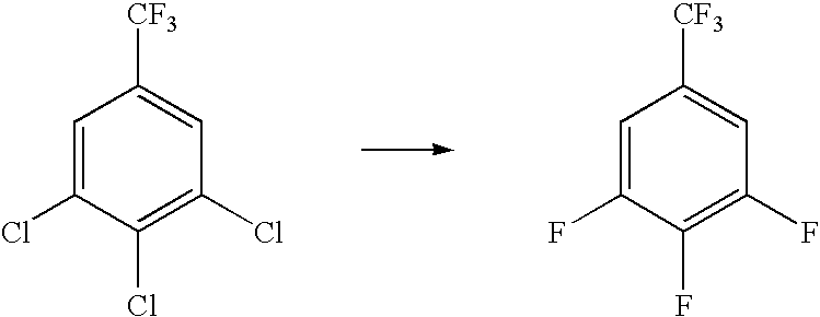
C1=C(Cl)C(Cl)=C(Cl)C=C1[CF3].C1=C(F)C(F)=C(F)C=C1[CF3]
